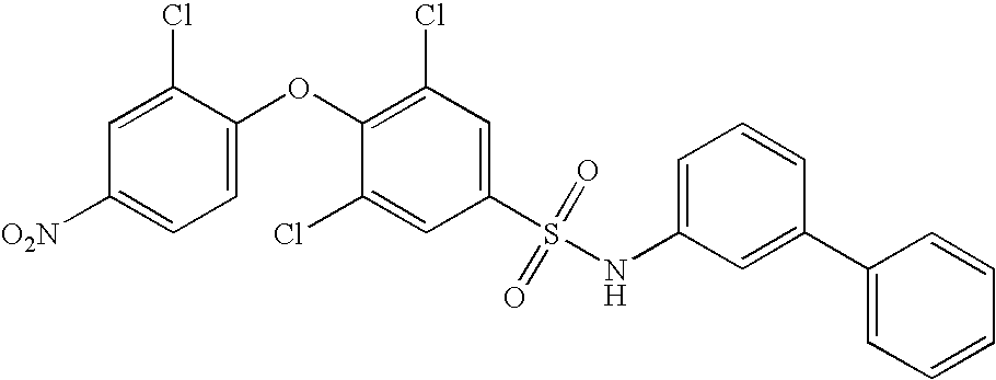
[O2N]C1=CC=C(OC2=C(Cl)C=C(S(=O)(=O)NC3=CC=CC(C4=CC=CC=C4)=C3)C=C2Cl)C(Cl)=C1
